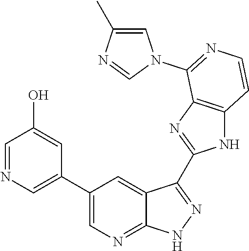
C1=NC=C(C2=CN=C3C(=C2)C(C2=NC4=C(N2)C=CN=C4N2C=C(C)N=C2)=N[N H]3)C=C1O
